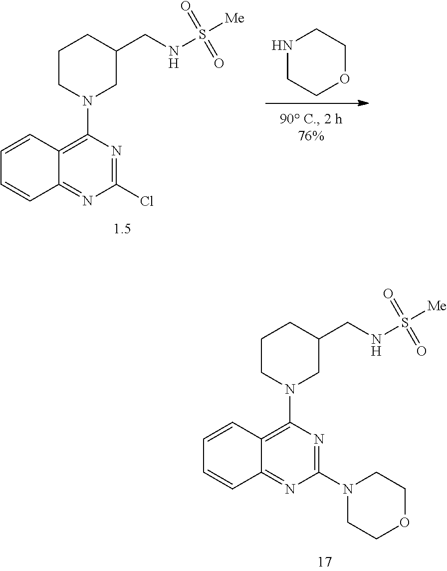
C1C(CNS([Me])(=O)=O)CCCN1C1=C2C(=NC(N3CCOCC3)=N1)C=CC=C2.N1CCOCC1.C1C(CNS([Me])(=O)=O)CCCN1C1=C2C(=NC(Cl)=N1)C=CC=C2
